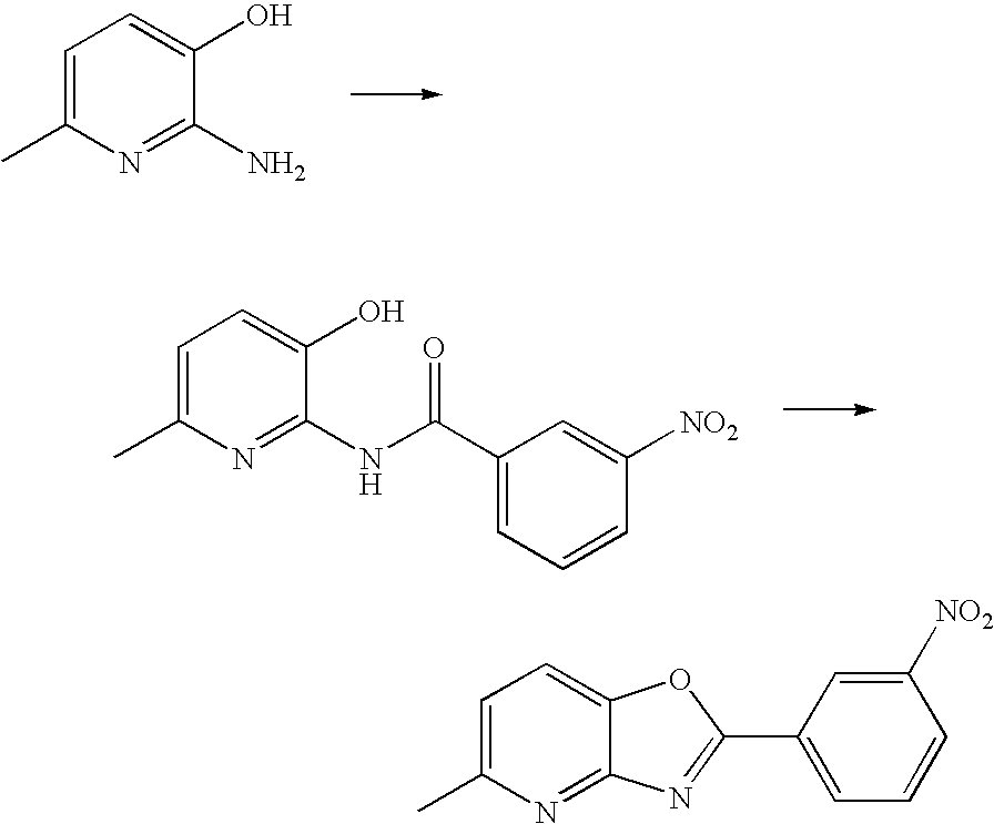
C1=C(C)N=C(N)C(O)=C1.C1=C(C)N=C(NC(C2=CC=CC([NO2])=C2)=O)C(O)=C1.C1=C(C)N=C2C(=C1)OC(C1=CC=CC([NO2])=C1)=N2
